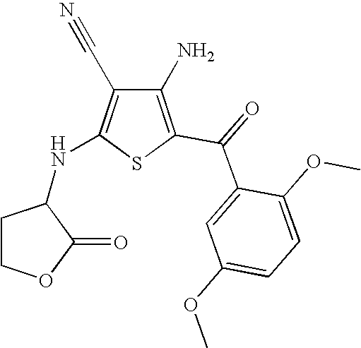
C1(N)=C(C(=O)C2=CC(OC)=CC=C2OC)SC(NC2CCOC2=O)=C1C#N
